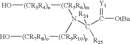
O[(CR3R4)n][(CR5R6)m]N([(CR9R10)p][(CR7R8)o]O)C(C([OtBu])=[Y1])([R24])[R25]
